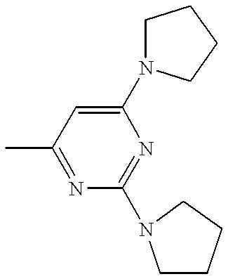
CC1=NC(N2CCCC2)=NC(N2CCCC2)=C1
